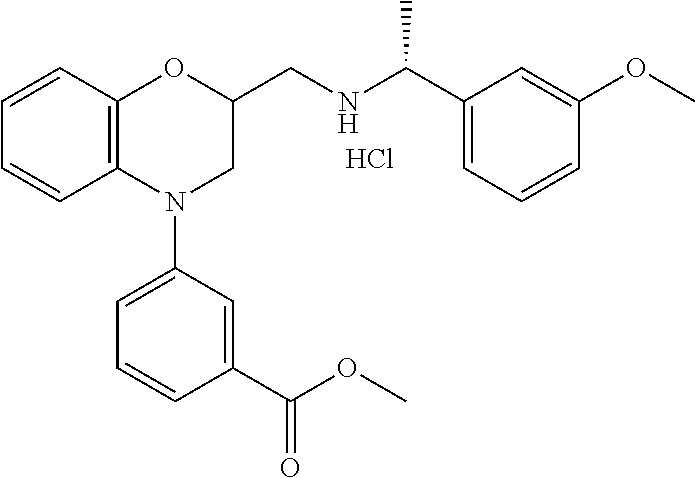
C1=CC2=C(C=C1)OC(CNC(C1=CC=CC(OC)=C1)C)CN2C1=CC=CC(C(=O)OC)=C1.Cl
